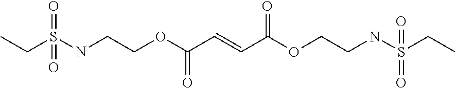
C(S(NCCOC(C=CC(OCCNS(CC)(=O)=O)=O)=O)(=O)=O)C
